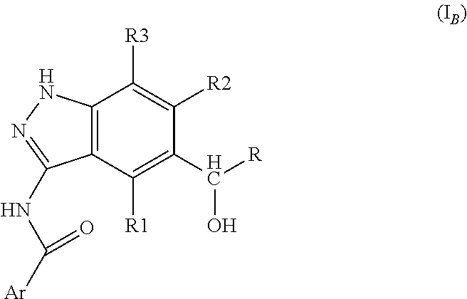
C12=C(C([R1])=C(C([R])O)C([R2])=C1[R3])C(NC([Ar])=O)=NN2
